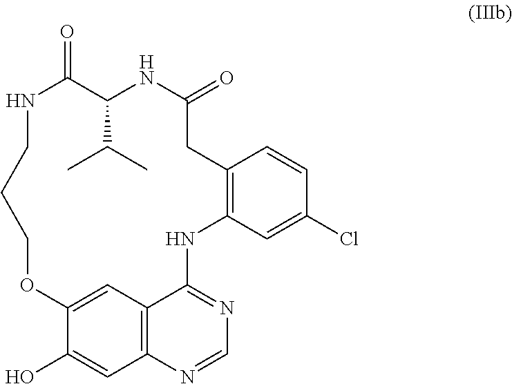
N1C(=O)C(C(C)C)NC(=O)CC2=C(C=C(Cl)C=C2)NC2=NC=NC3=C2C=C(C(O)=C3)OCCC1
